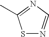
S1N=CN=C1C
